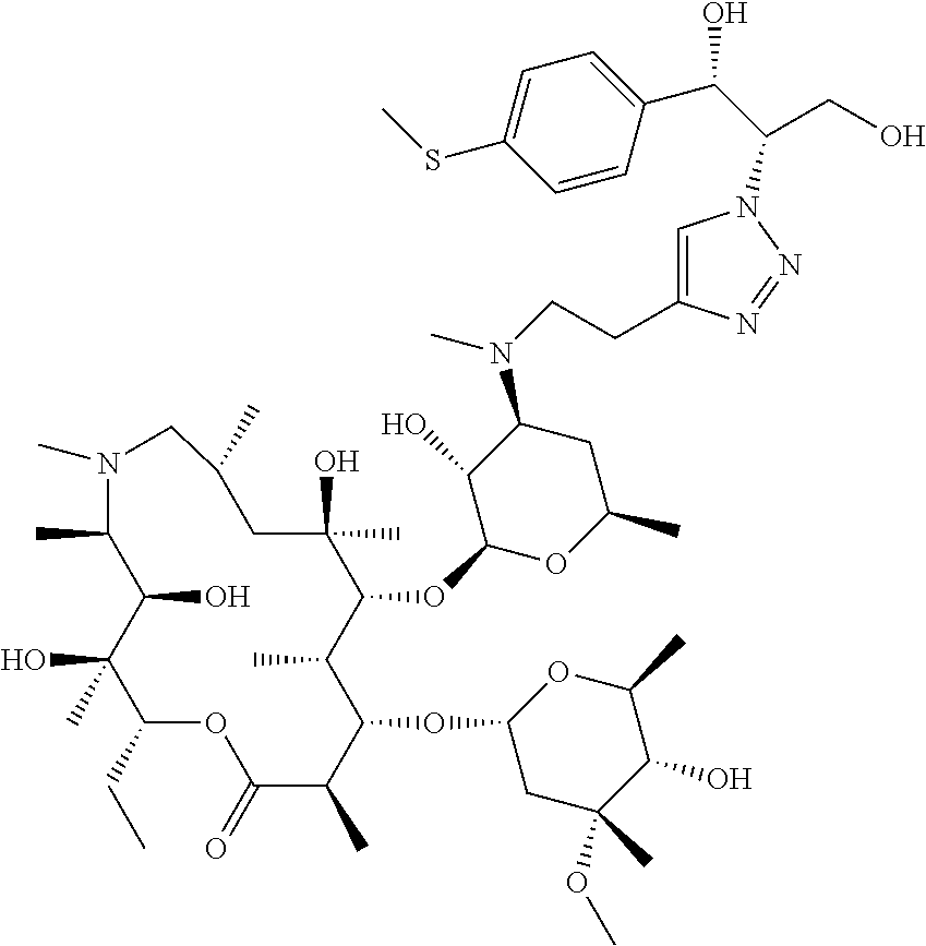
C1(CC)C(C)(O)C(O)C(C)N(C)CC(C)CC(O)(C)C(OC2OC(C)CC(N(C)CCC3=CN(C(C(C4=CC=C(SC)C=C4)O)CO)N=N3)C2O)C(C)C(OC2CC(C)(OC)C(O)C(C)O2)C(C)C(=O)O1
